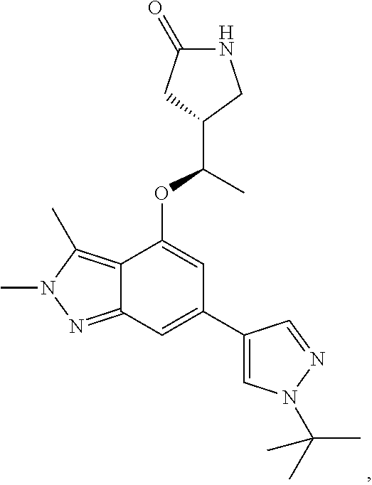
C1(C(C)OC2=CC(C3=CN(C(C)(C)C)N=C3)=CC3=NN(C)C(C)=C23)CNC(=O)C1
